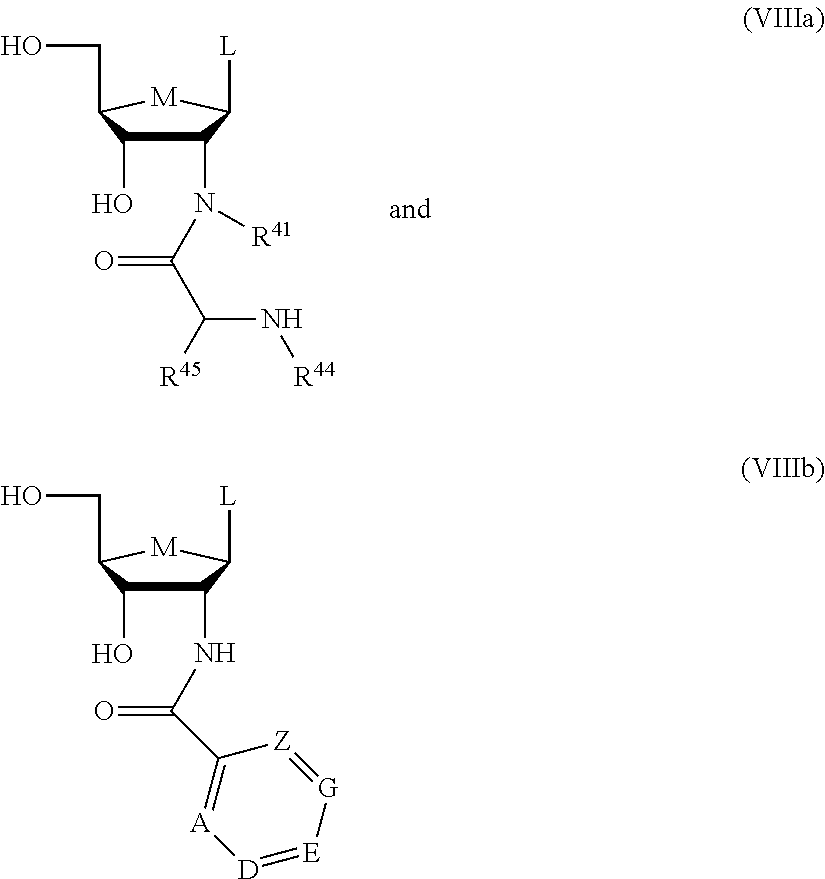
C1(N([R41])C(C([R45])N[R44])=O)C(O)C(CO)[M]C1[L].C1(NC(=O)C2=[A][D]=[E][G]=[Z]2)C(O)C(CO)[M]C1[L]
